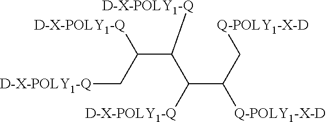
C(C([D-X-POLY1-Q])C([D-X-POLY1-Q])C(C[Q-POLY1-X-D])[Q-POLY1-X-D])(C[D-X-POLY1-Q])[D-X-POLY1-Q]
